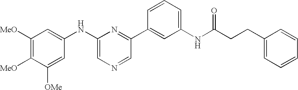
C1([MeO])=C([MeO])C([OMe])=CC(NC2=CN=CC(C3=CC(NC(CCC4=CC=CC=C4)=O)=CC=C3)=N2)=C1
